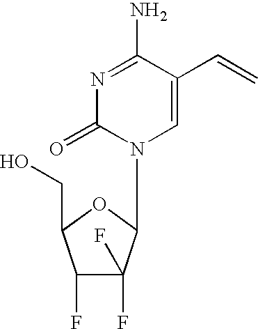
C1=C(C=C)C(N)=NC(=O)N1C1C(F)(F)C(F)C(CO)O1
